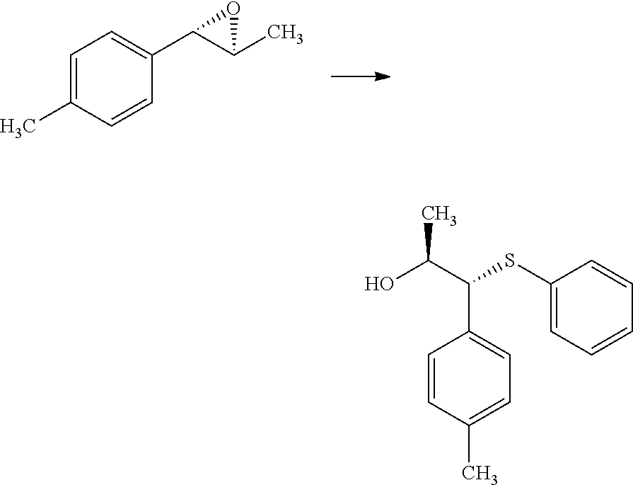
C1=C(C)C=CC(C2C(C)O2)=C1.C1(SC(C(O)C)C2=CC=C(C)C=C2)=CC=CC=C1
